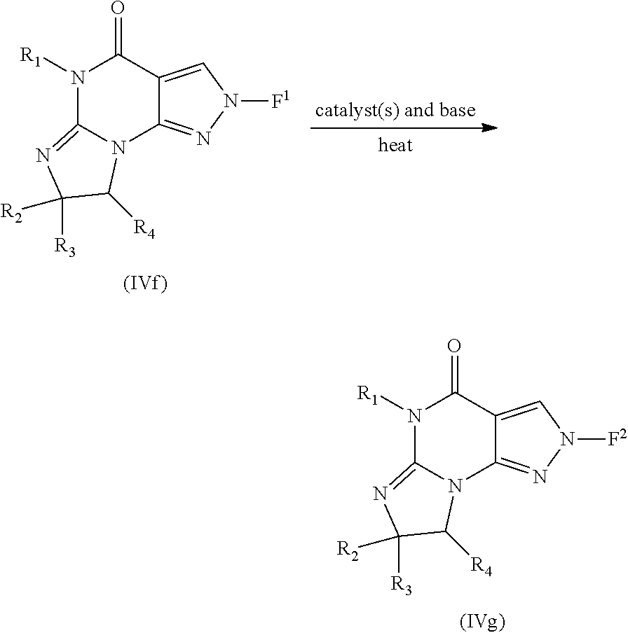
N1([R1])C2=NC([R3])([R2])C([R4])N2C2=NN([F1])C=C2C1=O.N1([R1])C2=NC([R3])([R2])C([R4])N2C2=NN([F2])C=C2C1=O
